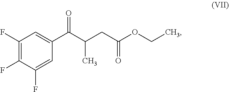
C1(F)=C(F)C(F)=CC(C(C(CC(OCC)=O)C)=O)=C1
